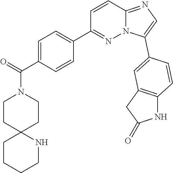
C1=C(C(=O)N2CCC3(CC2)CCCCN3)C=CC(C2=NN3C(=NC=C3C3=CC4=C(NC(=O)C4)C=C3)C=C2)=C1
